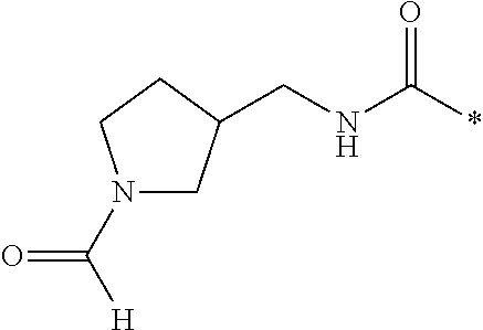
N1(C([H])=O)CC(CNC(*)=O)CC1
